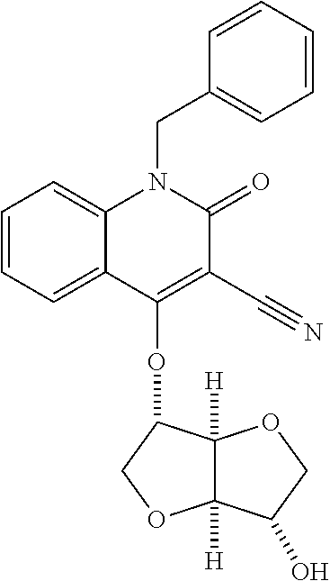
C1=CC=C2C(=C1)N(CC1=CC=CC=C1)C(=O)C(C#N)=C2OC1C2([H])C([H])(OC1)C(O)CO2
